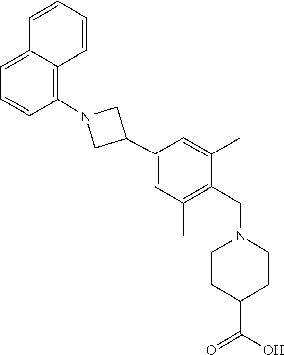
C1=C(C2CN(C3=C4C(=CC=C3)C=CC=C4)C2)C=C(C)C(CN2CCC(C(=O)O)CC2)=C1C
